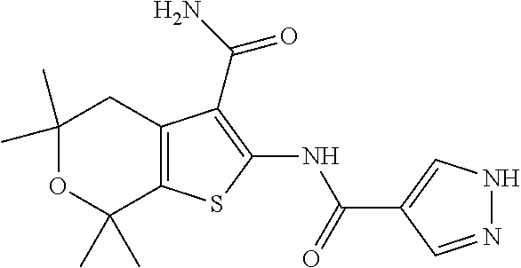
C1(C)(C)OC(C)(C)C2=C(C1)C(C(=O)N)=C(NC(C1=CNN=C1)=O)S2
